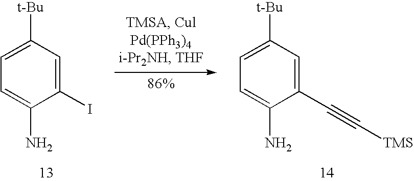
C1=C(I)C(N)=CC=C1[t-Bu].C1=C(C#C[TMS])C(N)=CC=C1[t-Bu]
